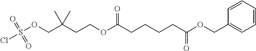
C1=CC=CC=C1COC(CCCCC(OCCC(COS(Cl)(=O)=O)(C)C)=O)=O
